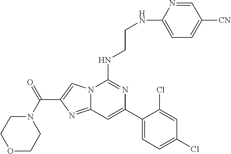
C12=NC(C(=O)N3CCOCC3)=CN1C(NCCNC1=CC=C([CN])C=N1)=NC(C1=CC=C(Cl)C=C1Cl)=C2
